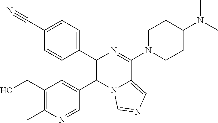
C1(C2=C(C3=CC(CO)=C(C)N=C3)N3C(=CN=C3)C(N3CCC(N(C)C)CC3)=N2)=CC=C(C#N)C=C1
